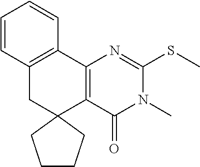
C12=C(C3=C(CC14CCCC4)C=CC=C3)N=C(SC)N(C)C2=O
